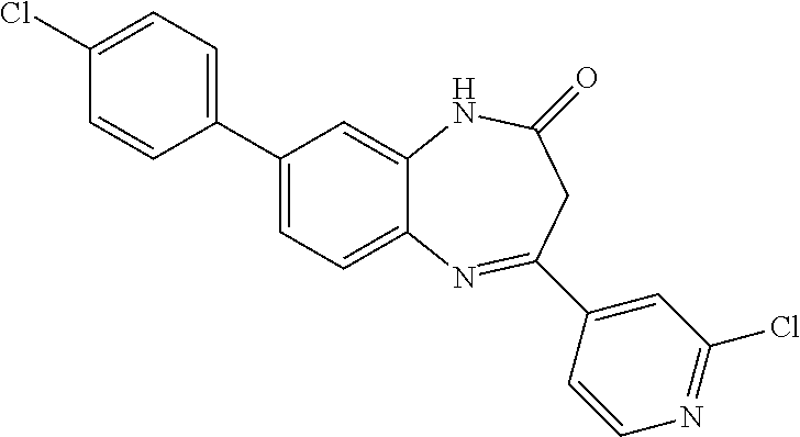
C1(C2=CC=C(Cl)C=C2)=CC=C2C(=C1)NC(=O)CC(C1=CC(Cl)=NC=C1)=N2
